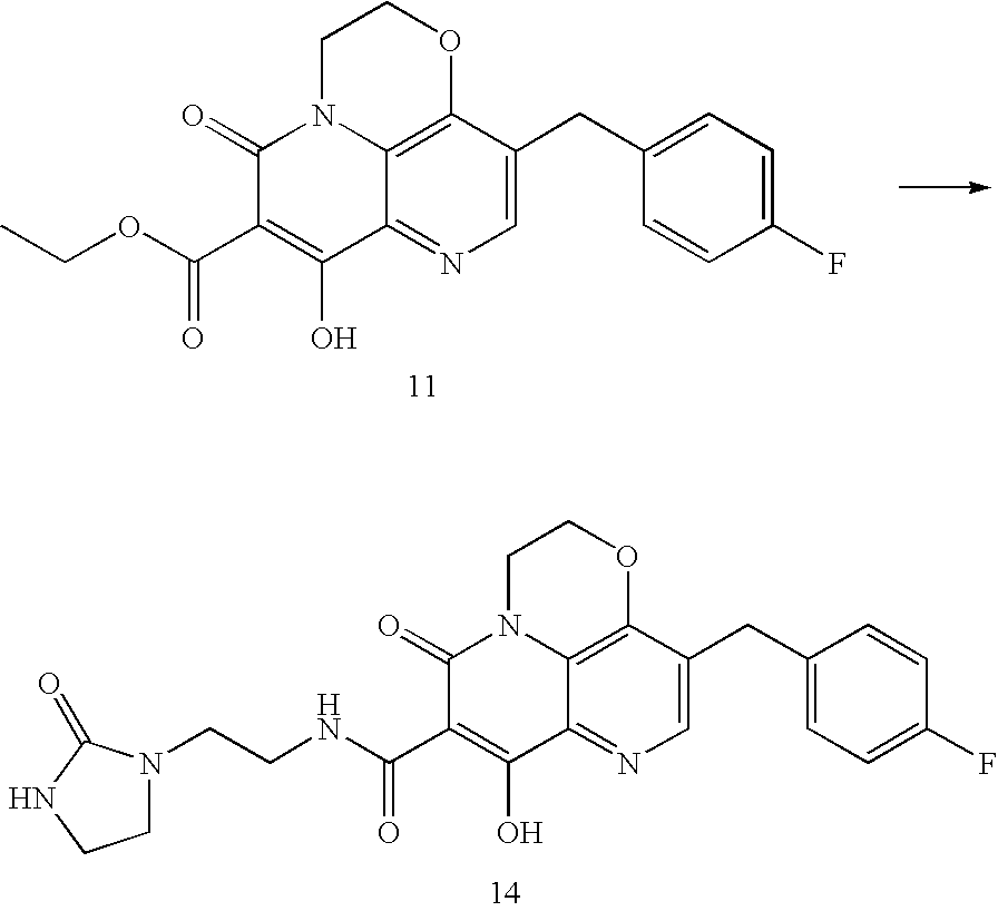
CCOC(C1=C(O)C2=NC=C(CC3=CC=C(F)C=C3)C3=C2N(C1=O)CCO3)=O.C(CNC(C1=C(O)C2=NC=C(CC3=CC=C(F)C=C3)C3=C2N(C1=O)CCO3)=O)N1CCNC1=O
